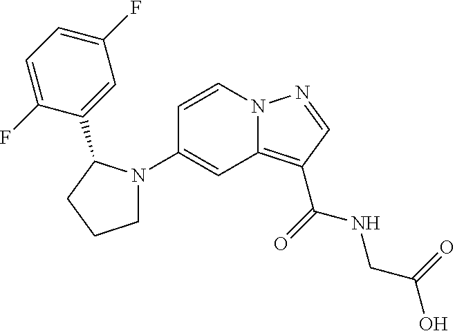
C1(N2CCCC2C2=CC(F)=CC=C2F)=CC2=C(C(=O)NCC(O)=O)C=NN2C=C1
